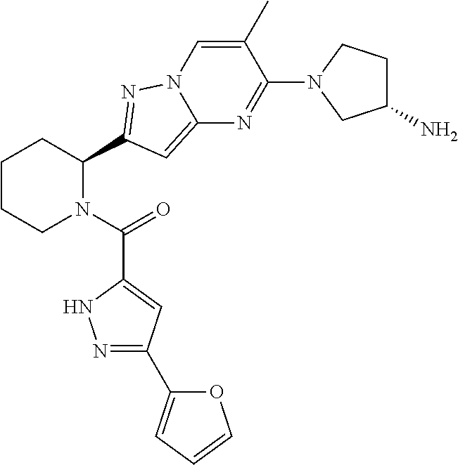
C1CCN(C(=O)C2=CC(C3=CC=CO3)=NN2)C(C2=NN3C=C(C)C(N4CC(N)CC4)=NC3=C2)C1
